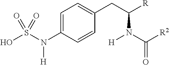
OS(N(C1=CC=C(CC([R])N(C([R2])=O)[H])C=C1)[H])(=O)=O
